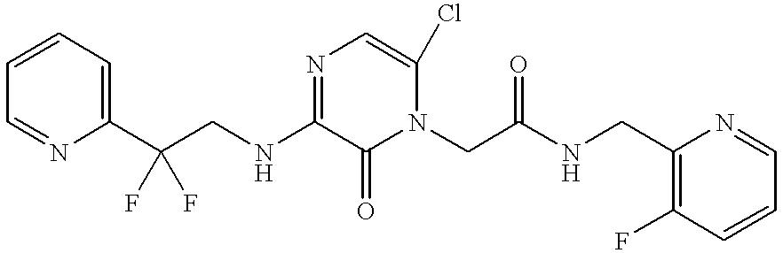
C1=CC=C(C(CNC2=NC=C(Cl)N(CC(NCC3=C(F)C=CC=N3)=O)C2=O)(F)F)N=C1
